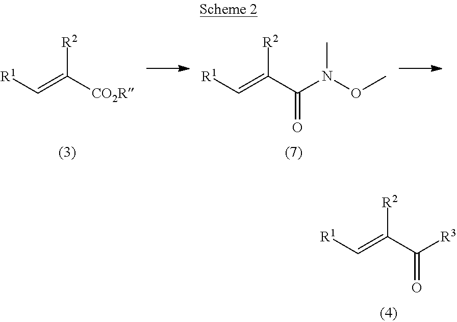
[R1]C=C(C([R3])=O)[R2].[R1]C=C([CO2R])[R2].[R1]C=C(C(N(OC)C)=O)[R2]
